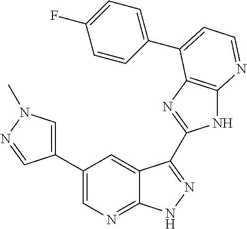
C1(C2=CN=C3C(=C2)C(C2=NC4=C(N2)N=CC=C4C2=CC=C(F)C=C2)=NN3)=CN(C)N=C1
